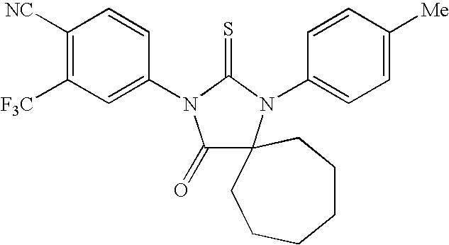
C1([NC])=C([F3C])C=C(N2C(=O)C3(N(C4=CC=C([Me])C=C4)C2=S)CCCCCC3)C=C1
